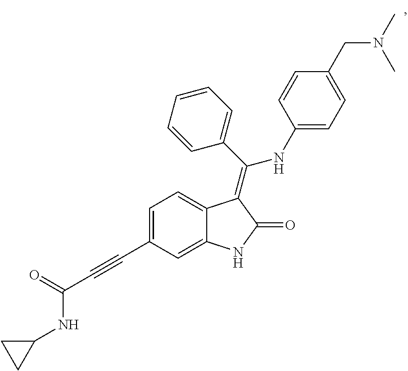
C1=C(C#CC(=O)NC2CC2)C=C2C(=C1)C(=C(C1=CC=CC=C1)NC1=CC=C(CN(C)C)C=C1)C(=O)N2
